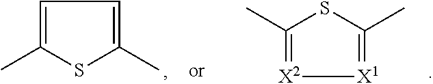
C1=C(C)SC(C)=C1.[X1]1=C(C)SC(C)=[X2]1
